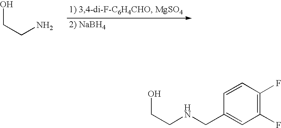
OCCN.C1=CC(F)=C(F)C=C1CNCCO
